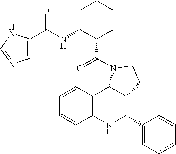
C12=C(NC(C3=CC=CC=C3)C3C1N(C(=O)C1CCCCC1NC(C1=CN=CN1)=O)CC3)C=CC=C2
